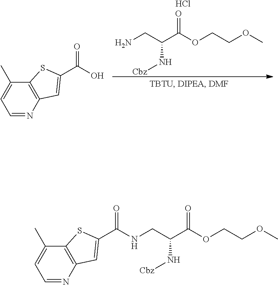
NCC(C(=O)OCCOC)N[Cbz].Cl.C1=NC2=C(C(C)=C1)SC(C(=O)O)=C2.C1=NC2=C(C(C)=C1)SC(C(=O)NCC(C(=O)OCCOC)N[Cbz])=C2
